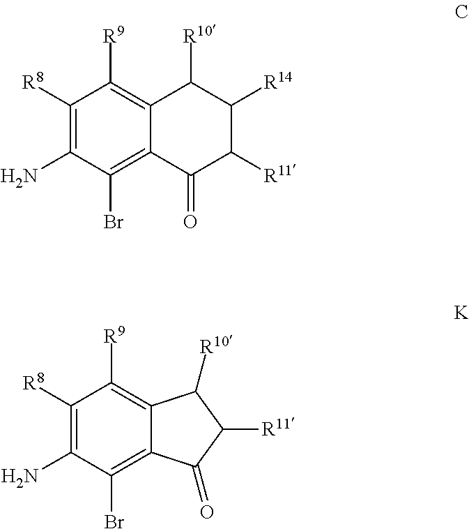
C12=C([R9])C([R8])=C(N)C(Br)=C1C(=O)C([R11])C([R14])C2[R10].C12=C([R9])C([R8])=C(N)C(Br)=C1C(=O)C([R11])C2[R10]
